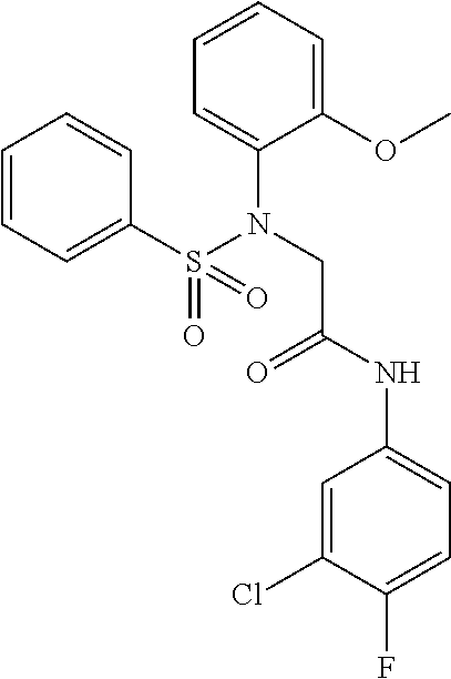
C1=CC=C(S(N(CC(NC2=CC=C(F)C(Cl)=C2)=O)C2=CC=CC=C2OC)(=O)=O)C=C1
